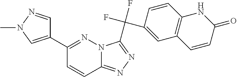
C1(C2=NN3C(=NN=C3C(F)(F)C3=CC4=C(C=C3)NC(=O)C=C4)C=C2)=CN(C)N=C1
